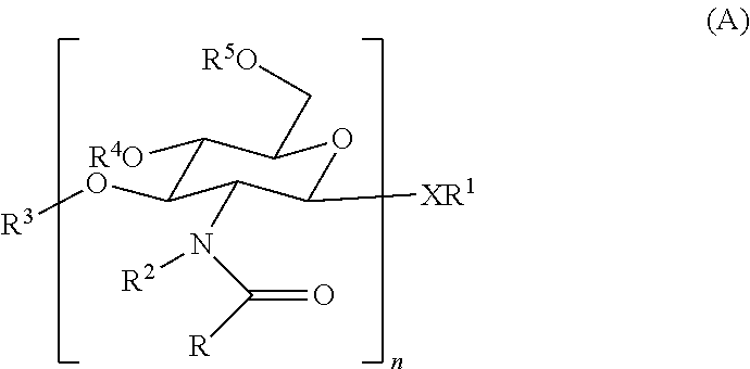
C1([R4O])C(O[R3])C(N(C([R])=O)[R2])C([XR1])OC1C[R5O]
